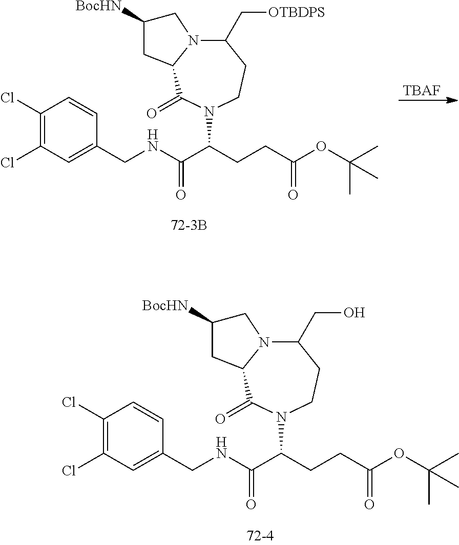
C1(Cl)=C(Cl)C=C(CNC(C(CCC(OC(C)(C)C)=O)N2C(=O)C3N(C(CO)CC2)CC([BocHN])C3)=O)C=C1.[TBAF].C1(Cl)=C(Cl)C=C(CNC(C(CCC(OC(C)(C)C)=O)N2C(=O)C3N(C(C[OTBDPS])CC2)CC([BocHN])C3)=O)C=C1
